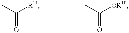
CC([R11])=O.CC([OR10])=O
